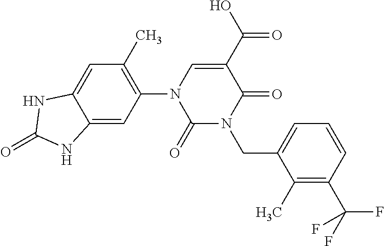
C1(=O)N(CC2=CC=CC(C(F)(F)F)=C2C)C(=O)C(C(=O)O)=CN1C1=C(C)C=C2C(=C1)NC(=O)N2
